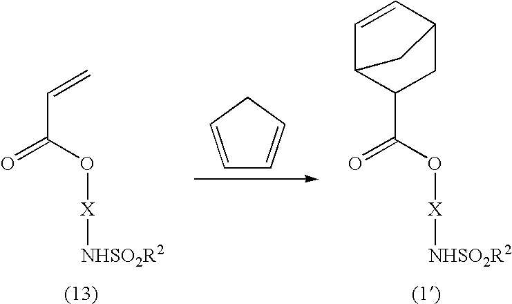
C(C(O[X][NHSO2R2])=O)=C.C1=CCC=C1.C1(C(O[X][NHSO2R2])=O)CC2C=CC1C2
